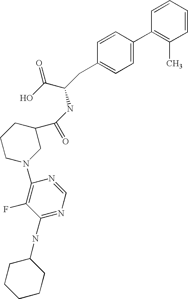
C1=CC=CC(C)=C1C1=CC=C(CC(C(=O)O)NC(C2CCCN(C3=C(F)C(NC4CCCCC4)=NC=N3)C2)=O)C=C1
